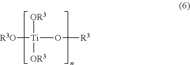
[R3O][Ti]([OR3])([OR3])O[R3]
